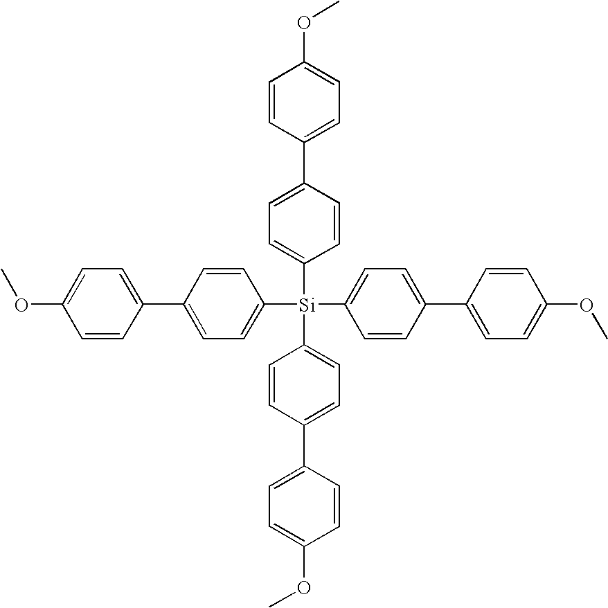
C1([Si](C2=CC=C(C3=CC=C(OC)C=C3)C=C2)(C2=CC=C(C3=CC=C(OC)C=C3)C=C2)C2=CC=C(C3=CC=C(OC)C=C3)C=C2)=CC=C(C2=CC=C(OC)C=C2)C=C1
